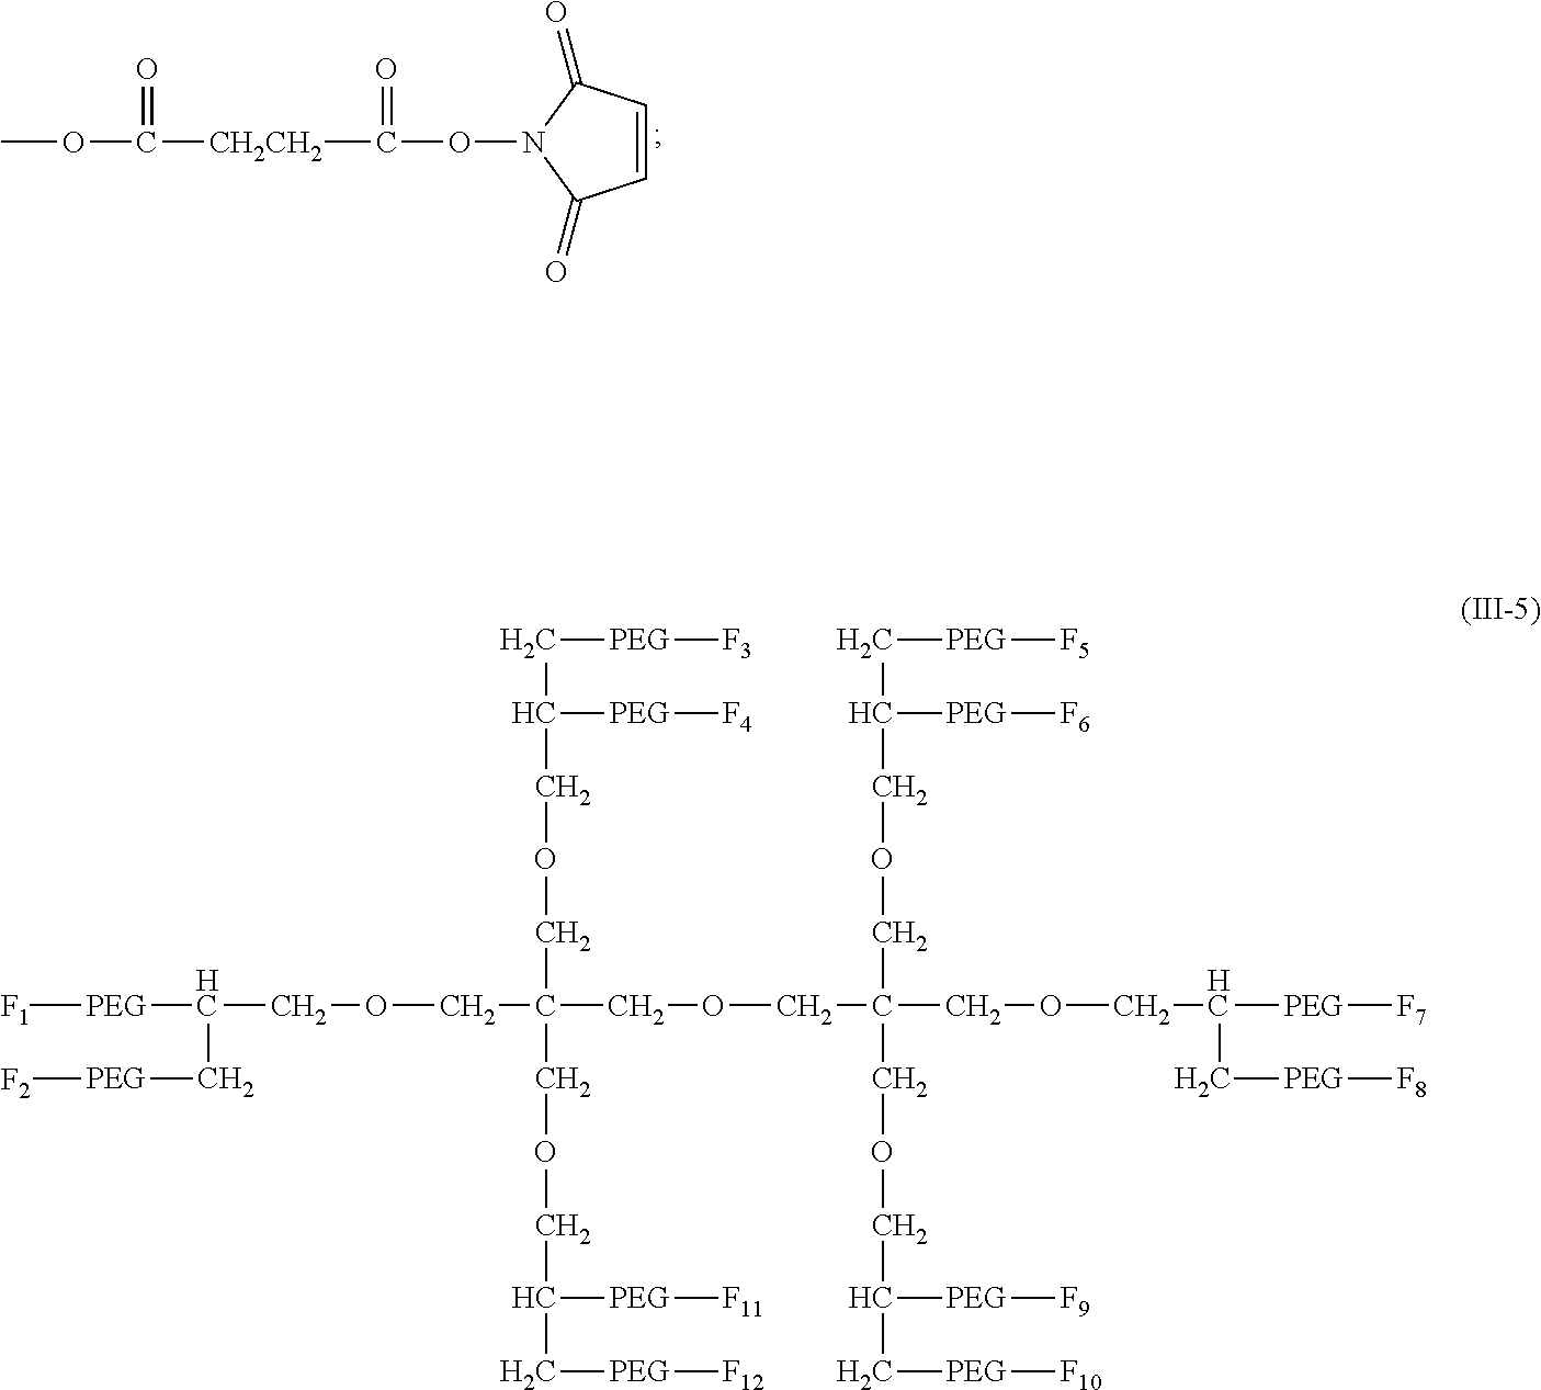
C1=CC(=O)N(OC([CH2CH2]C(OC)=O)=O)C1=O.[F1][PEG]C(COCC(COCC(COCC([PEG][F7])C[PEG][F8])(COCC(C[PEG][F5])[PEG][F6])COCC(C[PEG][F10])[PEG][F9])(COCC(C[PEG][F3])[PEG][F4])COCC(C[PEG][F12])[PEG][F11])C[PEG][F2]
